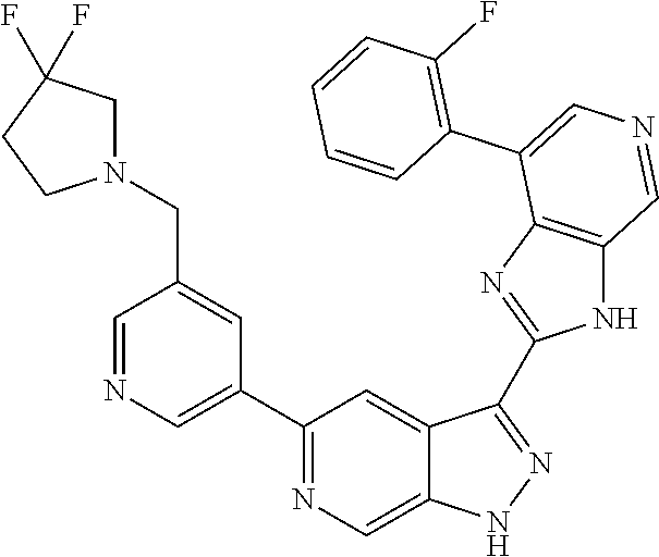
C1(C2=CN=CC(CN3CC(F)(F)CC3)=C2)=NC=C2C(=C1)C(C1=NC3=C(N1)C=NC=C3C1=C(F)C=CC=C1)=NN2
